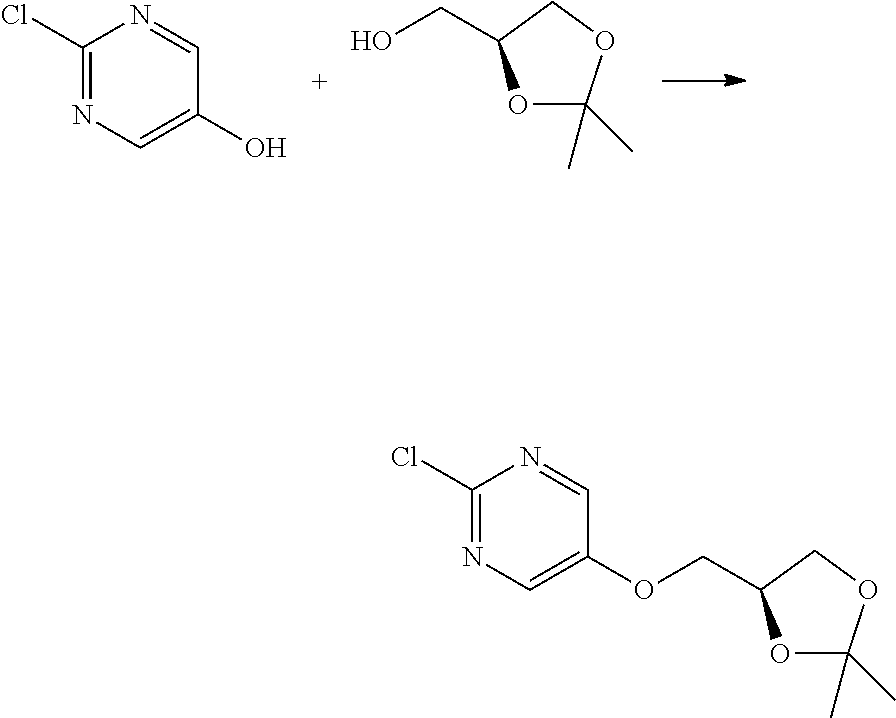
C1(Cl)=NC=C(O)C=N1.O1C(C)(C)OCC1CO.C1(Cl)=NC=C(OCC2OC(C)(C)OC2)C=N1
